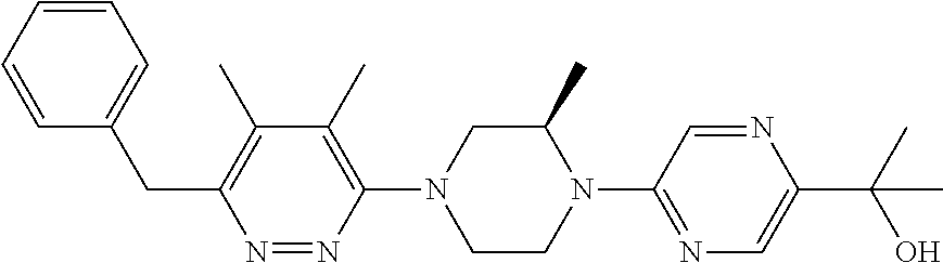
C1=CC=CC(CC2=C(C)C(C)=C(N3CCN(C4=NC=C(C(C)(O)C)N=C4)C(C)C3)N=N2)=C1
